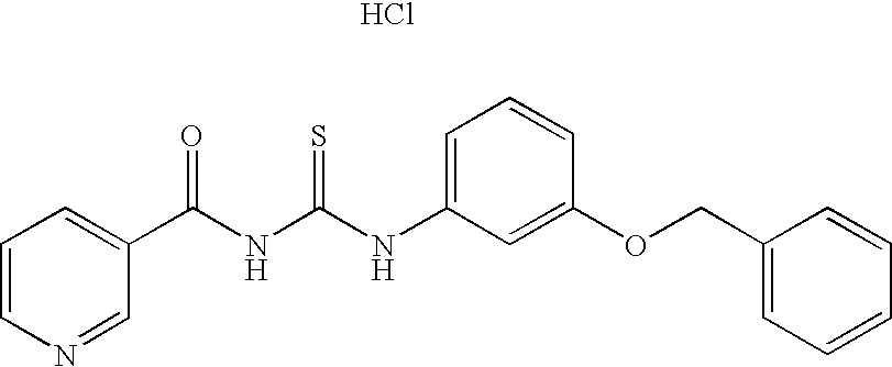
C(NC(NC1=CC=CC(OCC2=CC=CC=C2)=C1)=S)(=O)C1=CC=CN=C1.Cl
